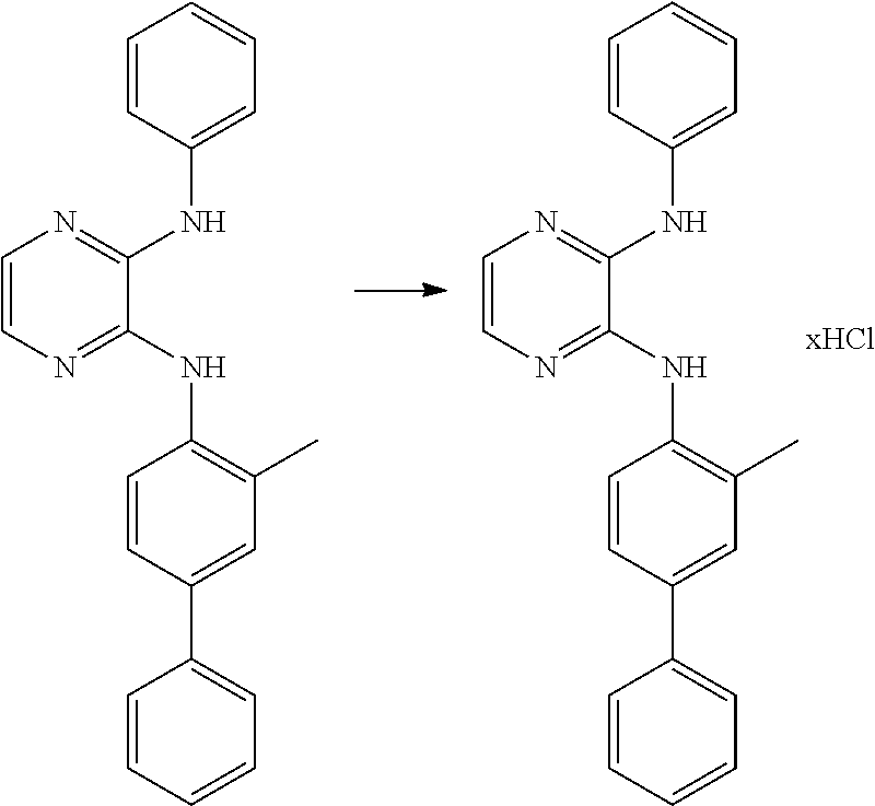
C1=CN=C(NC2=C(C)C=C(C3=CC=CC=C3)C=C2)C(NC2=CC=CC=C2)=N1.C1=CN=C(NC2=C(C)C=C(C3=CC=CC=C3)C=C2)C(NC2=CC=CC=C2)=N1
